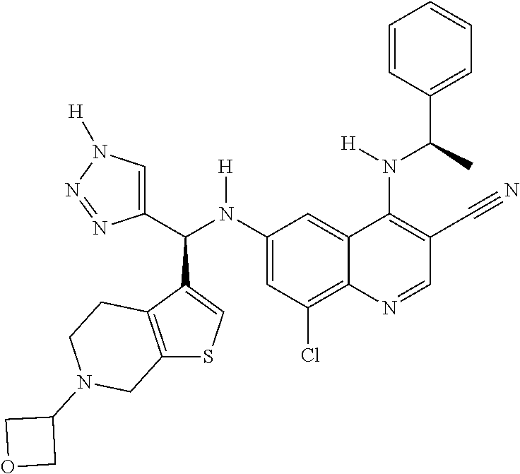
C1(N(C(C2=CN([H])N=N2)C2=CSC3=C2CCN(C2COC2)C3)[H])=CC(Cl)=C2C(=C1)C(N([H])C(C1=CC=CC=C1)C)=C(C#N)C=N2
